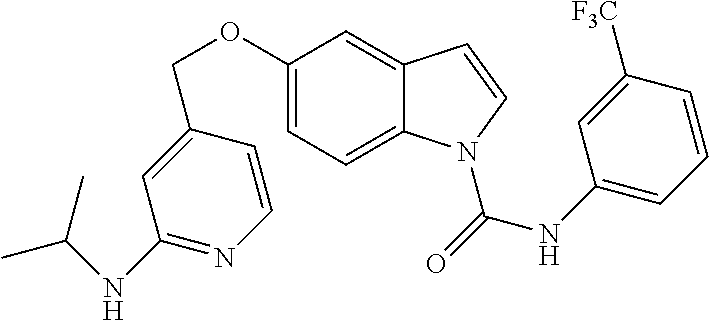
C1(OCC2=CC(NC(C)C)=NC=C2)=CC=C2C(=C1)C=CN2C(=O)NC1=CC=CC([F3C])=C1
